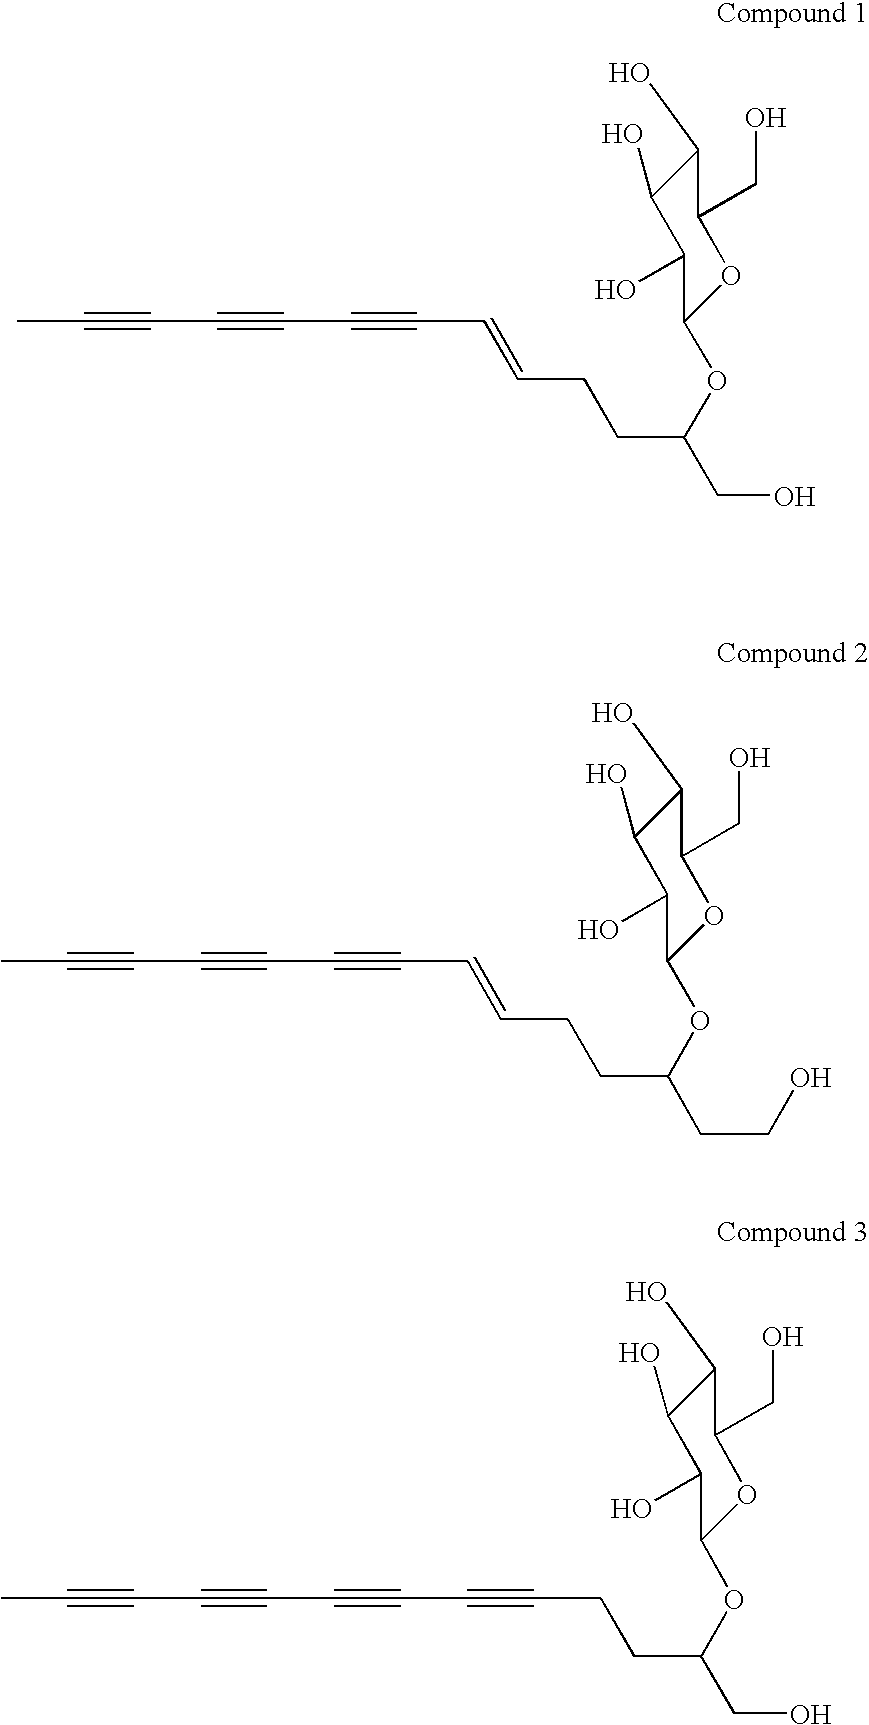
CC#CC#CC#CC=CCCC(CO)OC1OC(CO)C(O)C(O)C1O.CC#CC#CC#CC=CCCC(CCO)OC1OC(CO)C(O)C(O)C1O.C(C#CC#CC#CCCC(CO)OC1OC(CO)C(O)C(O)C1O)#CC
